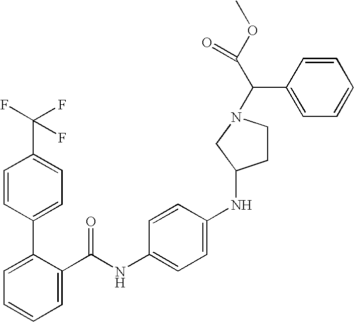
C1=C(C(NC2=CC=C(NC3CCN(C(C(OC)=O)C4=CC=CC=C4)C3)C=C2)=O)C(C2=CC=C(C(F)(F)F)C=C2)=CC=C1
